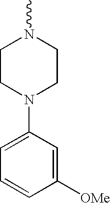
C1(N2CCN(C)CC2)=CC=CC([OMe])=C1
